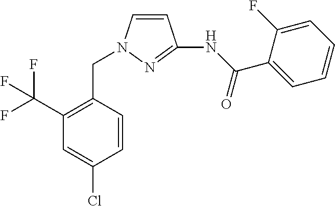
C1=CN(CC2=C(C(F)(F)F)C=C(Cl)C=C2)N=C1NC(C1=CC=CC=C1F)=O
